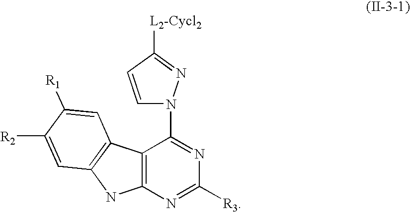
C12=C(N=C([R3])N=C1N1C=CC([L2-Cycl2])=N1)NC1=C2C=C([R1])C([R2])=C1
